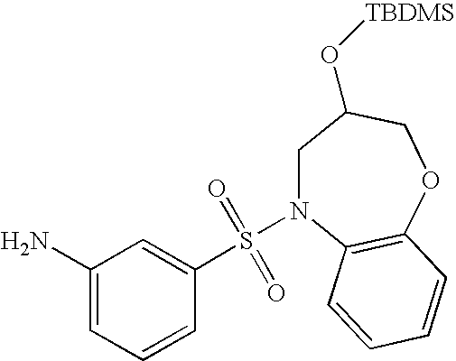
C1(N)=CC=CC(S(N2CC(O[TBDMS])COC3=C2C=CC=C3)(=O)=O)=C1
